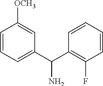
C1(C(C2=C(F)C=CC=C2)N)=CC=CC([OCH3])=C1
